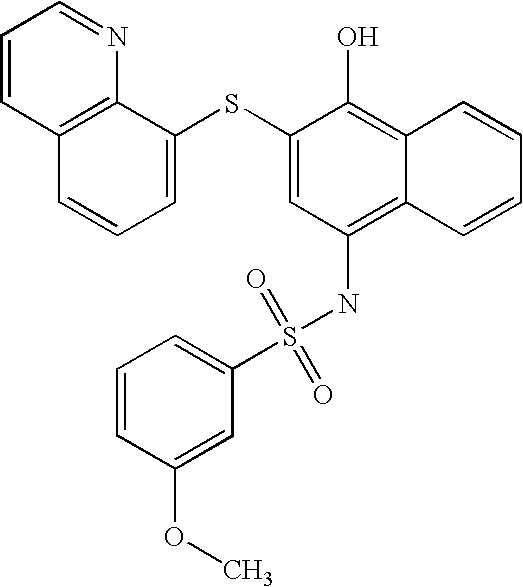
C1=CC2=C(N=C1)C(SC1=CC(NS(=O)(=O)C3=CC=CC(OC)=C3)=C3C(=C1O)C=CC=C3)=CC=C2
